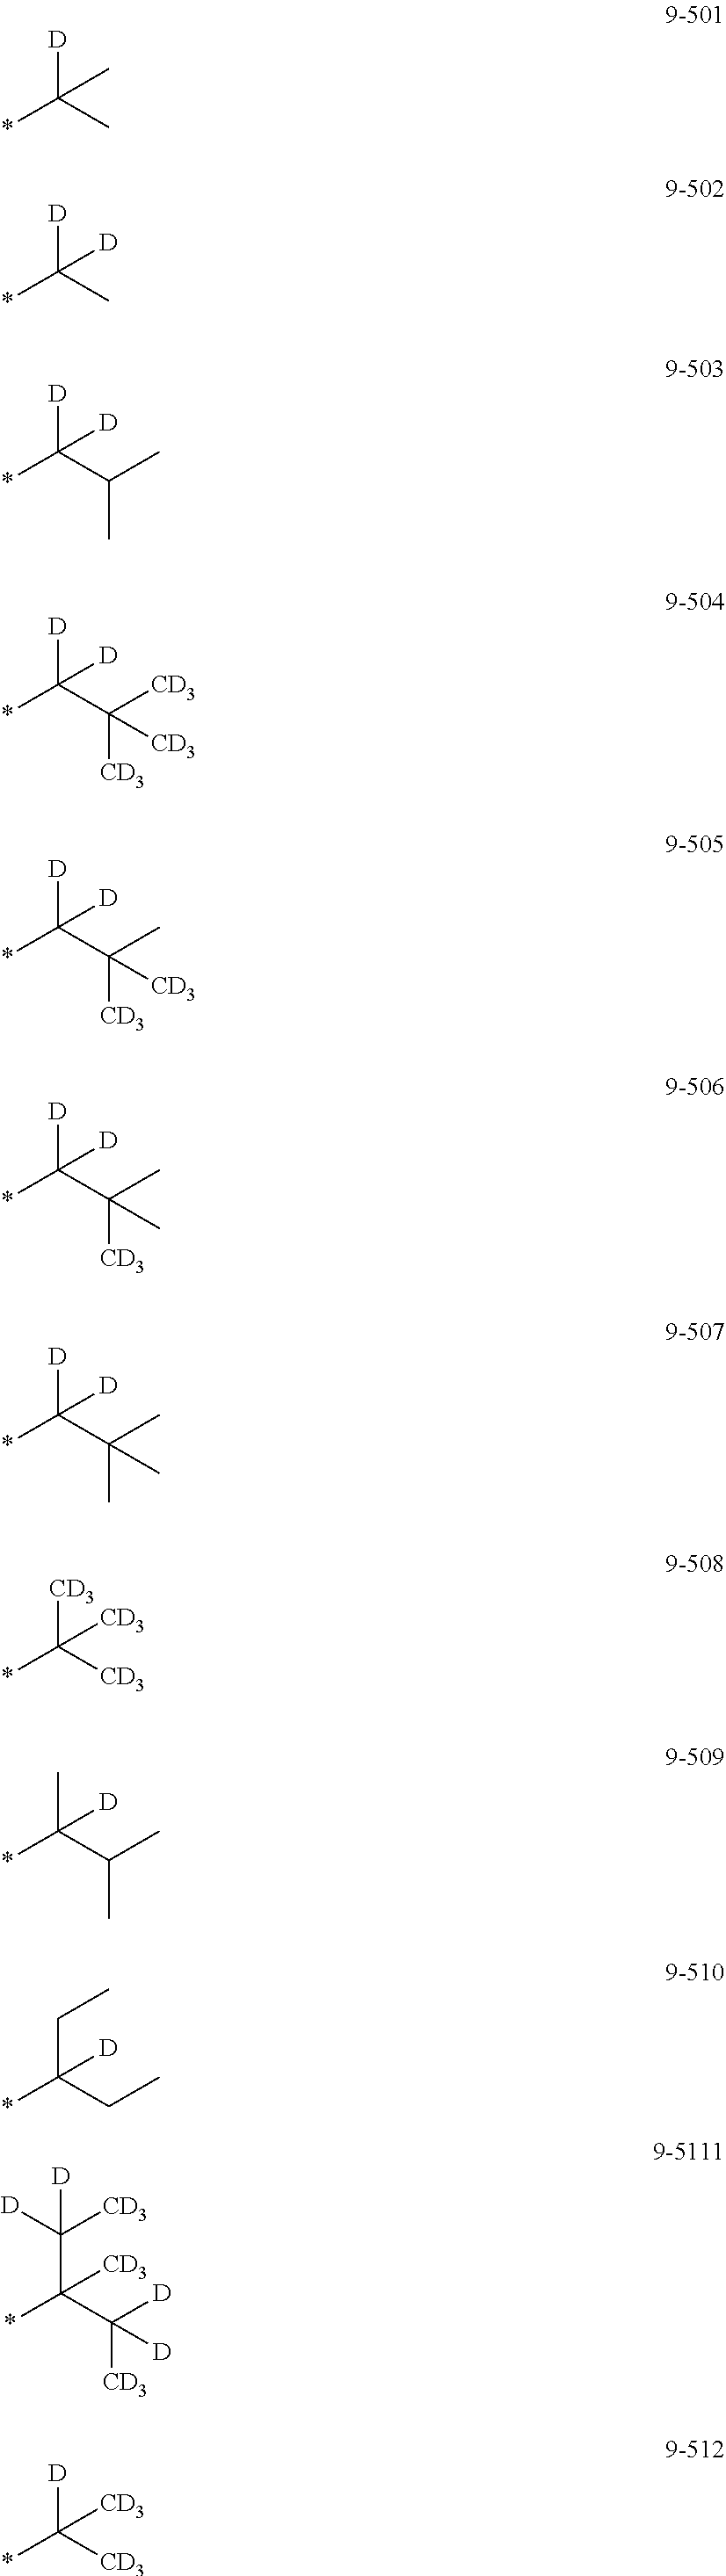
*C(C)([D])C.*C(C)([D])[D].*C(C(C)C)([D])[D].*C(C([CD3])([CD3])[CD3])([D])[D].*C(C(C)([CD3])[CD3])([D])[D].*C(C(C)([CD3])C)([D])[D].*C(C(C)(C)C)([D])[D].*C([CD3])([CD3])[CD3].*C(C(C)C)(C)[D].*C(CC)(CC)[D].*C(C([D])([CD3])[D])(C([D])([CD3])[D])[CD3].*C([CD3])([D])[CD3]
